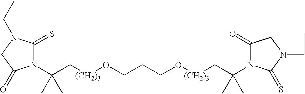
C(C(C)(C)N1C(=S)N(CC)CC1=O)[(CH2)3]OCCCO[(CH2)3]CC(C)(C)N1C(=O)CN(CC)C1=S
